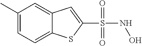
C1(C)=CC=C2C(=C1)C=C(S(=O)(=O)NO)S2
